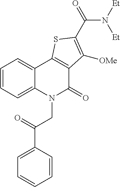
N([Et])(C(C1=C([OMe])C2=C(C3=CC=CC=C3N(CC(C3=CC=CC=C3)=O)C2=O)S1)=O)[Et]
